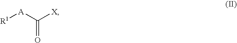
[R1][A]C([X])=O
